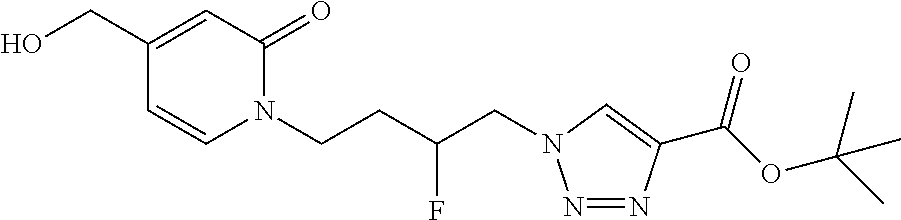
N1=NC(C(OC(C)(C)C)=O)=CN1CC(CCN1C(=O)C=C(CO)C=C1)F
